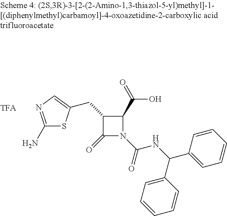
C1(C(NC(=O)N2C(=O)C(CC3=CN=C(N)S3)C2C(=O)O)C2=CC=CC=C2)=CC=CC=C1
